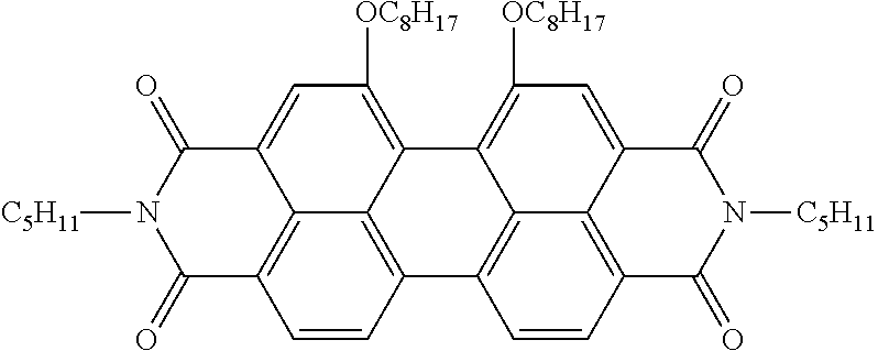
C1=CC2=C3C4=C1C(=O)N([C5H11])C(=O)C4=CC([OC8H17])=C3C1=C([OC8H17])C=C3C4=C(C=CC2=C14)C(=O)N([C5H11])C3=O
